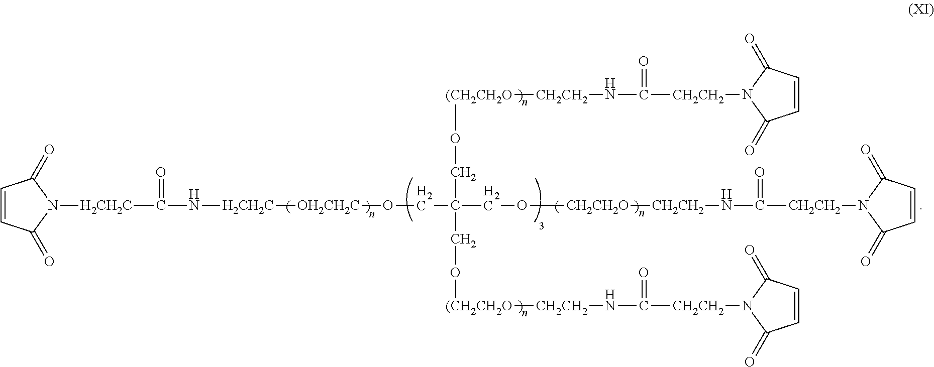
C1=CC(=O)N([H2CH2C]C(N[H2CH2C][OH2CH2C]OCC(CO[CH2CH2O][CH2CH2]NC([CH2CH2]N2C(=O)C=CC2=O)=O)(CO[(CH2CH2O][CH2CH2]NC([CH2CH2]N2C(=O)C=CC2=O)=O)CO[(CH2CH2O][CH2CH2]NC([CH2CH2]N2C(=O)C=CC2=O)=O)=O)C1=O
